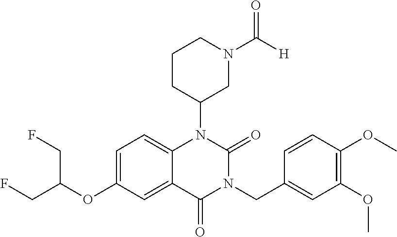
C1=C(OC(CF)CF)C=C2C(=C1)N(C1CN(C([H])=O)CCC1)C(=O)N(CC1=CC(OC)=C(OC)C=C1)C2=O
